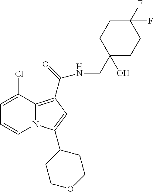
C1=C(Cl)C2=C(C(NCC3(O)CCC(F)(F)CC3)=O)C=C(C3CCOCC3)N2C=C1
